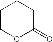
C1COC(=O)CC1
